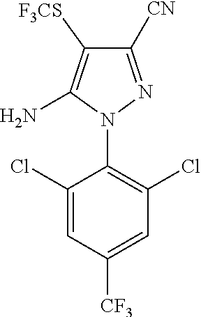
C1(Cl)=CC([CF3])=CC(Cl)=C1N1N=C([CN])C([F3CS])=C1N
